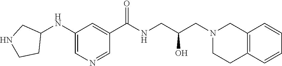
C1(NC2CNCC2)=CN=CC(C(NCC(CN2CCC3=C(C2)C=CC=C3)O)=O)=C1
